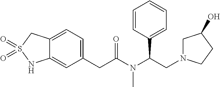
C1(CC(N(C(CN2CC(O)CC2)C2=CC=CC=C2)C)=O)=CC=C2C(=C1)NS(=O)(=O)C2
